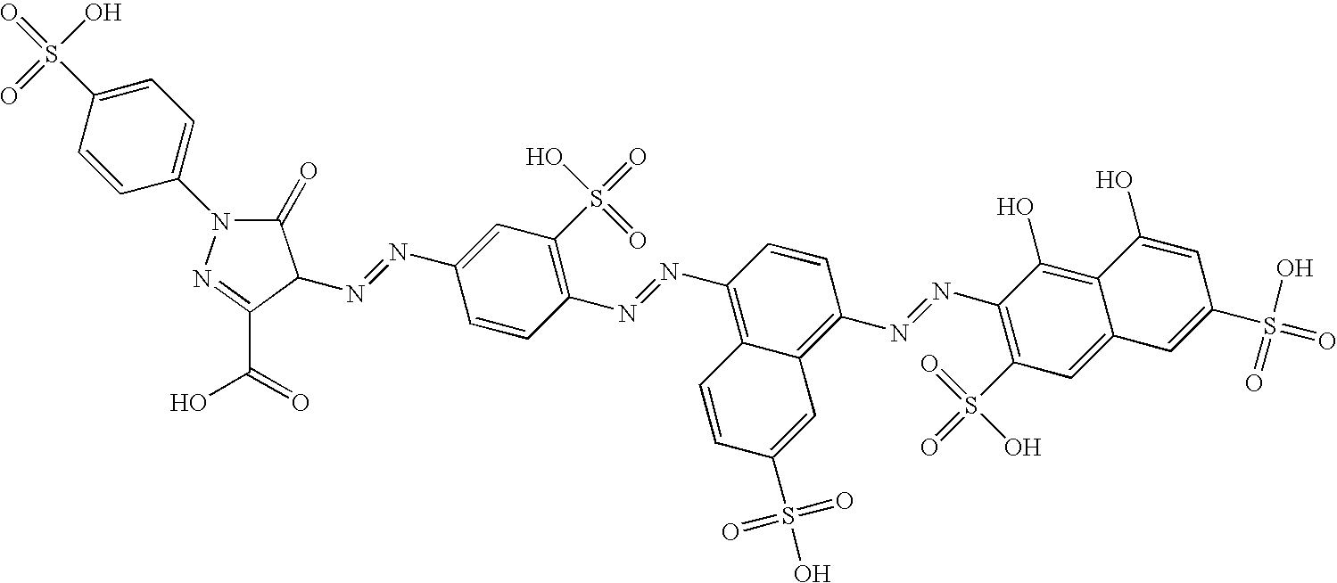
C1=CC(S(=O)(O)=O)=CC=C1N1C(=O)C(N=NC2=CC(S(=O)(O)=O)=C(N=NC3=C4C(=C(N=NC5=C(S(=O)(=O)O)C=C6C(=C5O)C(O)=CC(S(=O)(O)=O)=C6)C=C3)C=C(S(O)(=O)=O)C=C4)C=C2)C(C(=O)O)=N1
